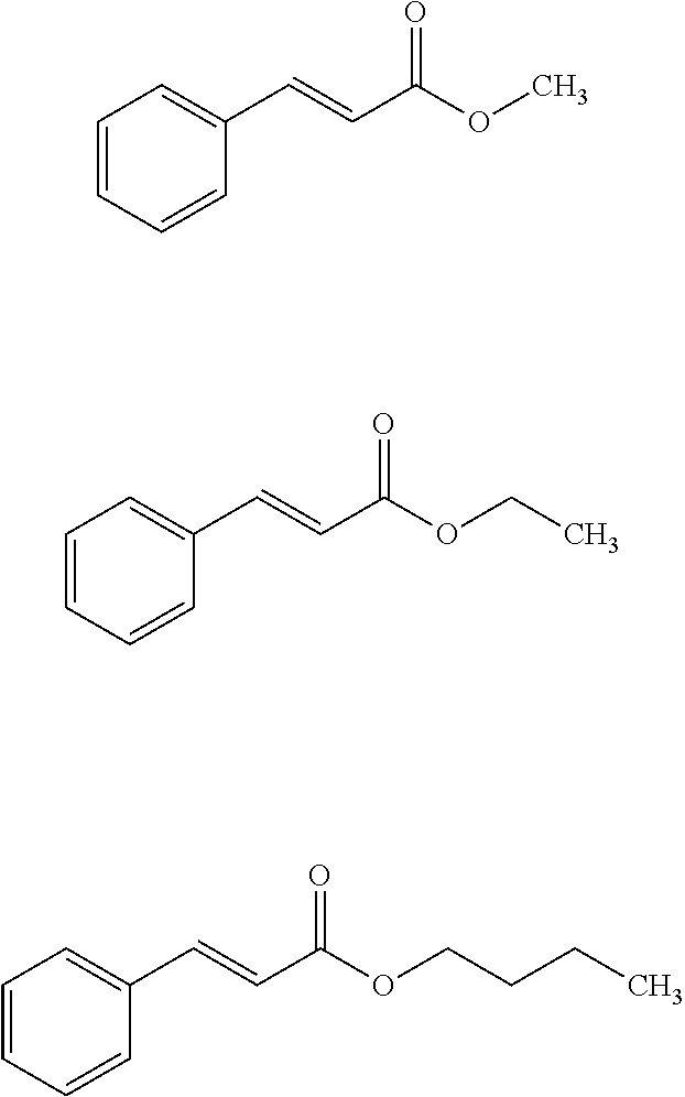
C1=CC=CC(C=CC(OC)=O)=C1.C1=CC=CC(C=CC(OCC)=O)=C1.C1=CC=CC(C=CC(OCCCC)=O)=C1
